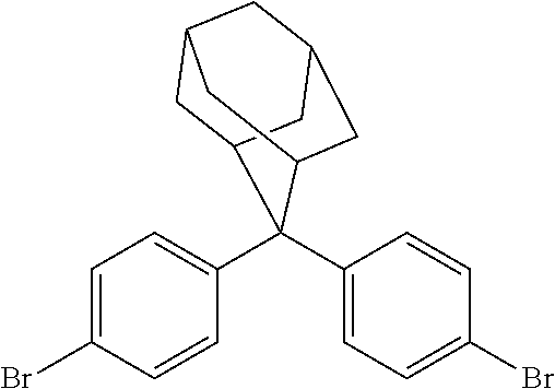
C1=C(Br)C=CC(C2(C3=CC=C(Br)C=C3)C3CC4CC(CC2C4)C3)=C1
